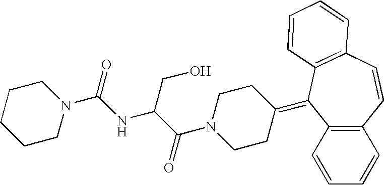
C12=C(C=CC=C1)C(=C1CCN(C(C(NC(N3CCCCC3)=O)CO)=O)CC1)C1=C(C=C2)C=CC=C1
